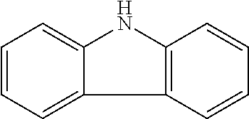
C12=CC=CC=C1C1=C(N2)C=CC=C1
